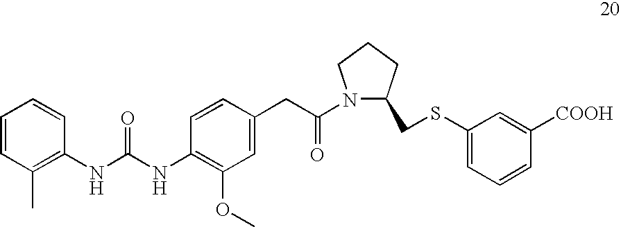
C1=CC(C)=C(NC(NC2=C(OC)C=C(CC(N3C(CSC4=CC=CC([COOH])=C4)CCC3)=O)C=C2)=O)C=C1
